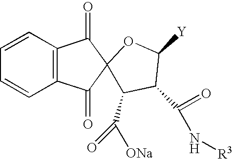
C1=CC2=C(C=C1)C(=O)C1(C2=O)C(C([ONa])=O)C(C(N[R3])=O)C([Y])O1
